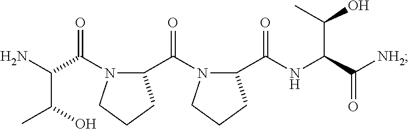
C1(C(=O)N2C(C(NC(C(O)C)C(=O)[NH2])=O)CCC2)N(C(C(N)C(O)C)=O)CCC1
